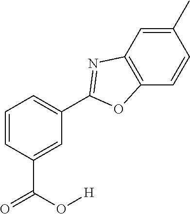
C1=C(C(O[H])=O)C=CC=C1C1=NC2=C(C=CC(C)=C2)O1
